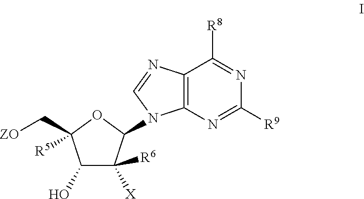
C1(O)C([X])([R6])C(N2C3=C(C([R8])=NC([R9])=N3)N=C2)OC1(C[ZO])[R5]
